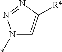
N1(*)C=C([R4])N=N1
